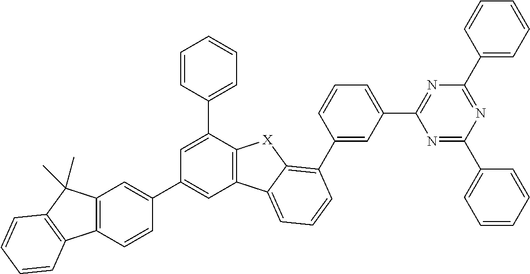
C1(C2=C3C(=CC=C2)C2=C(C(C4=CC=CC=C4)=CC(C4=CC5=C(C=C4)C4=C(C5(C)C)C=CC=C4)=C2)[X]3)=CC(C2=NC(C3=CC=CC=C3)=NC(C3=CC=CC=C3)=N2)=CC=C1
